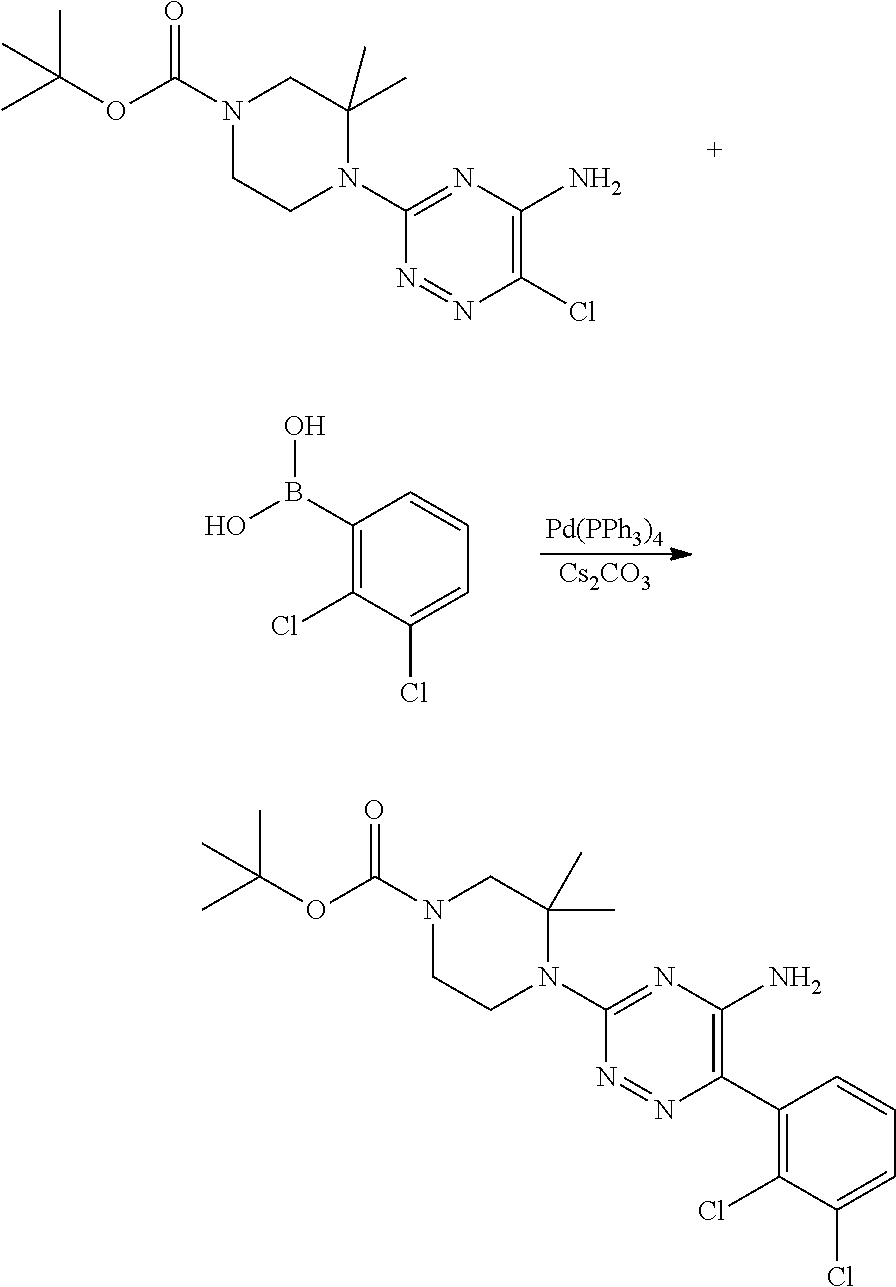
[Pd(PPh3)4].[Cs2CO3].B(O)(C1=C(Cl)C(Cl)=CC=C1)O.N1(C(OC(C)(C)C)=O)CC(C)(C)N(C2=NC(N)=C(Cl)N=N2)CC1.O(C(N1CC(C)(C)N(C2=NC(N)=C(C3=C(Cl)C(Cl)=CC=C3)N=N2)CC1)=O)C(C)(C)C
